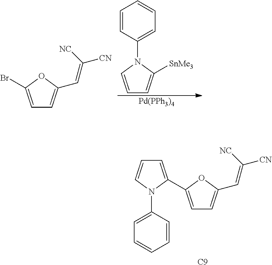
C1=C(C2=CC=CN2C2=CC=CC=C2)OC(C=C([NC])[CN])=C1.[C9].C1=C(Br)OC(C=C([NC])[CN])=C1.C1(N2C=CC=C2[SnMe3])=CC=CC=C1.[Pd(PPh3)4]
